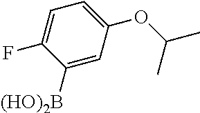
C1([(HO)2B])=CC(OC(C)C)=CC=C1F
